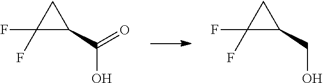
C1(F)(F)C(C(=O)O)C1.C1(F)(F)C(CO)C1
